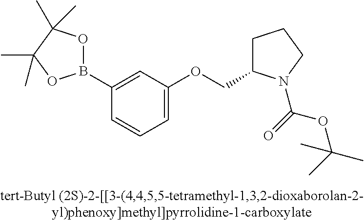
C1(B2OC(C)(C)C(C)(C)O2)=CC(OCC2CCCN2C(=O)OC(C)(C)C)=CC=C1
